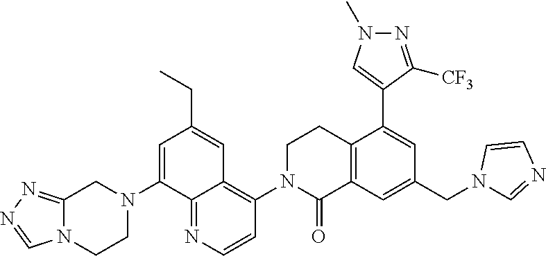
C12=NN=CN1CCN(C1=CC(CC)=CC3=C(N4C(=O)C5=C(CC4)C(C4=CN(C)N=C4[CF3])=CC(CN4C=NC=C4)=C5)C=CN=C13)C2
